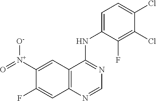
C12=C(N=CN=C1NC1=CC=C(Cl)C(Cl)=C1F)C=C(F)C([N+](=O)[O-])=C2
